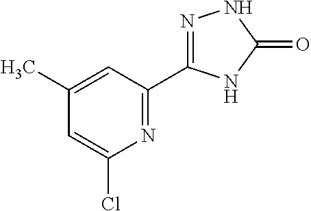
N1=C(C2=NNC(=O)N2)C=C(C)C=C1Cl
